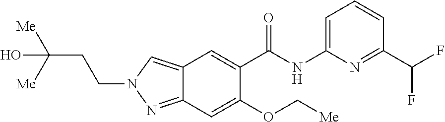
C(C1=NC(NC(C2=CC3=CN(CCC([Me])([Me])O)N=C3C=C2OC[Me])=O)=CC=C1)(F)F
